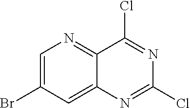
C1=C(Br)C=C2C(=N1)C(Cl)=NC(Cl)=N2
